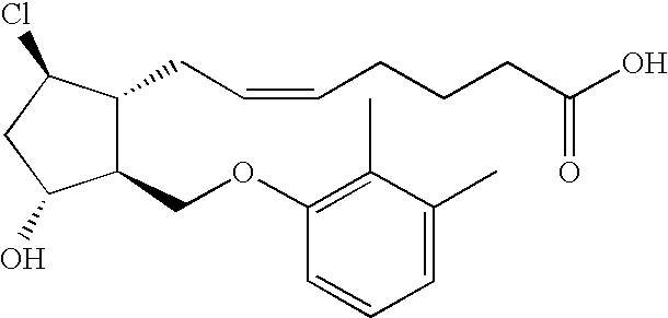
C1(OCC2C(CC=CCCCC(O)=O)C(Cl)CC2O)=C(C)C(C)=CC=C1
